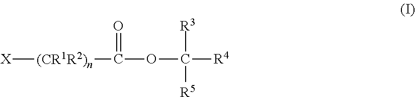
[X][(CR1R2)n]C(=O)OC([R4])([R3])[R5]
